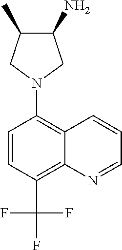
C1(N)C(C)CN(C2=C3C(=C(C(F)(F)F)C=C2)N=CC=C3)C1
